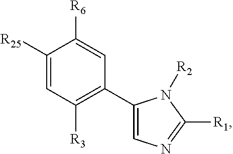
C1([R25])=CC([R3])=C(C2=CN=C([R1])N2[R2])C=C1[R6]
